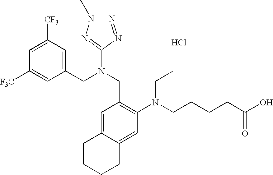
C1=C([CF3])C=C(CN(CC2=C(N(CCCCC(O)=O)CC)C=C3C(=C2)CCCC3)C2=NN(C)N=N2)C=C1[F3C].Cl
